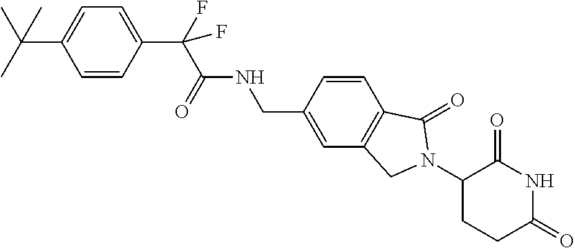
C1=C(C(C)(C)C)C=CC(C(C(NCC2=CC3=C(C=C2)C(=O)N(C2CCC(=O)NC2=O)C3)=O)(F)F)=C1
